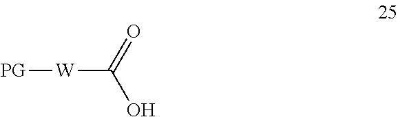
[PG][W]C(O)=O
